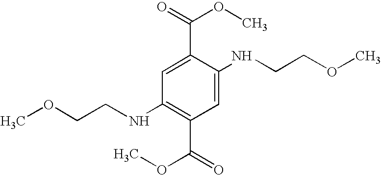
C(NC1=C(C(=O)OC)C=C(NCCOC)C(C(=O)OC)=C1)COC
